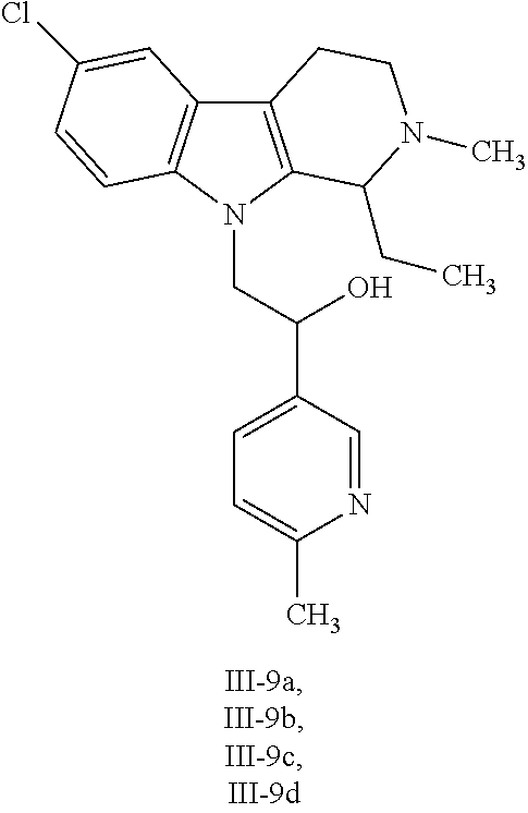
C12=C(N(CC(C3=CC=C(C)N=C3)O)C3=C1C=C(Cl)C=C3)C(CC)N(C)CC2
